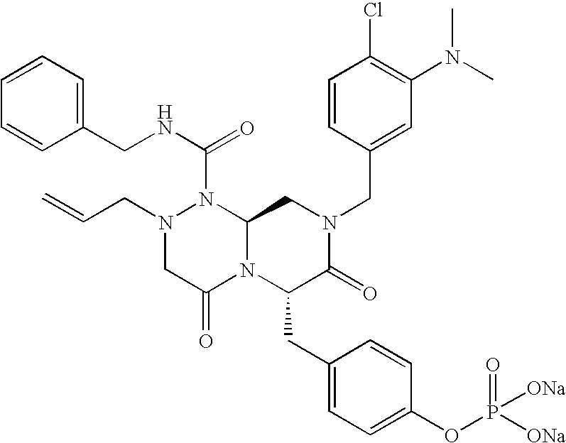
N1(CC=C)CC(=O)N2C(N1C(NCC1=CC=CC=C1)=O)CN(CC1=CC(N(C)C)=C(Cl)C=C1)C(=O)C2CC1=CC=C(OP(=O)([ONa])[ONa])C=C1
